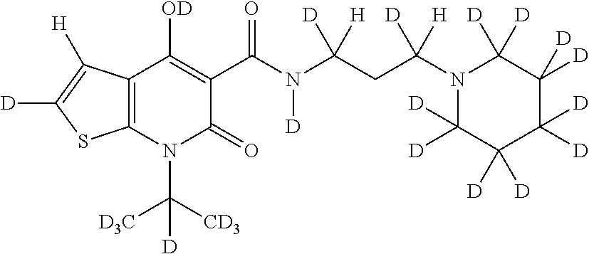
C12=C(N(C([CD3])([D3C])[D])C(=O)C(C(N(C(CC(N3C([D])([D])C([D])([D])C([D])([D])C([D])([D])C3([D])[D])([H])[D])([H])[D])[D])=O)=C1[OD])SC([D])=C2[H]
